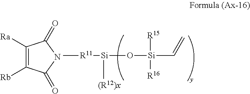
C1([Ra])=C([Rb])C(=O)NC1=O.C[R11][Si](O[Si](C=C)([R15])[R16])[(R12)x]
